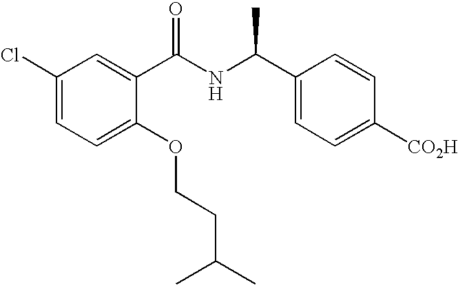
C1(Cl)=CC=C(OCCC(C)C)C(C(NC(C2=CC=C([CO2H])C=C2)C)=O)=C1
